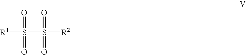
[R1]S(S(=O)(=O)[R2])(=O)=O
